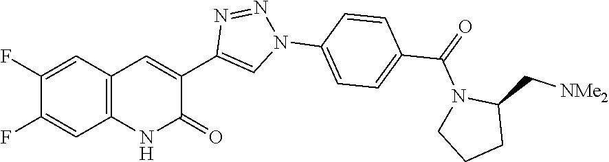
C1(F)=CC2=C(C=C1F)NC(=O)C(C1=CN(C3=CC=C(C(=O)N4CCCC4C[NMe2])C=C3)N=N1)=C2
